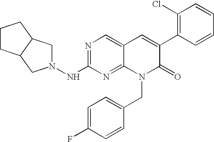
N1=C(NN2CC3C(C2)CCC3)N=C2C(=C1)C=C(C1=C(Cl)C=CC=C1)C(=O)N2CC1=CC=C(F)C=C1
